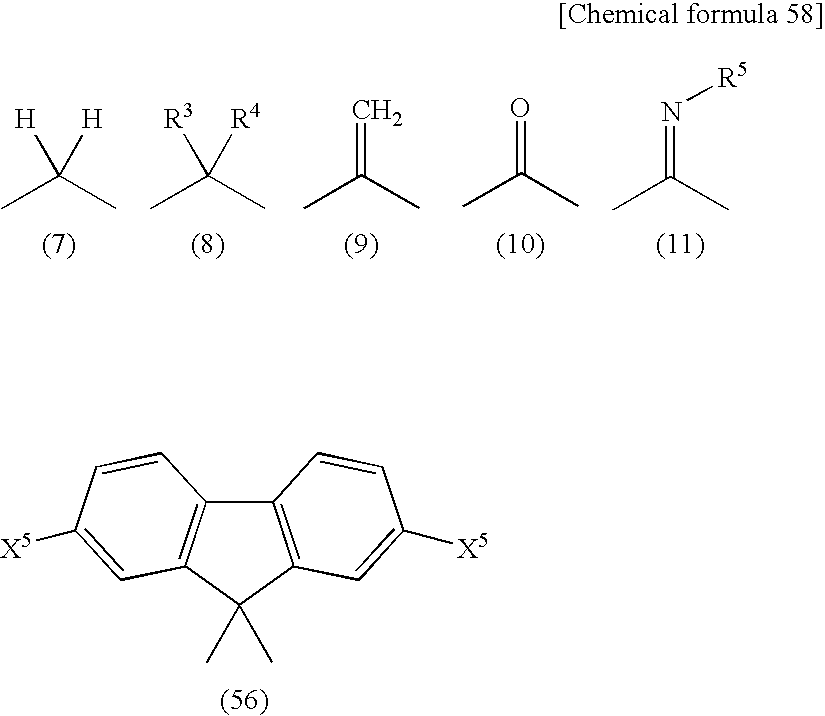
C12=C(C(C)(C)C3=C1C=CC([X5])=C3)C=C([X5])C=C2.CC(C)([H])[H].CC(C)([R3])[R4].CC(C)=N[R5].CC(C)=C.CC(C)=O
